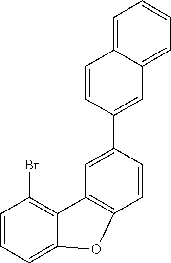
C1=CC=C2C(=C1Br)C1=C(C=CC(C3=CC4=CC=CC=C4C=C3)=C1)O2
